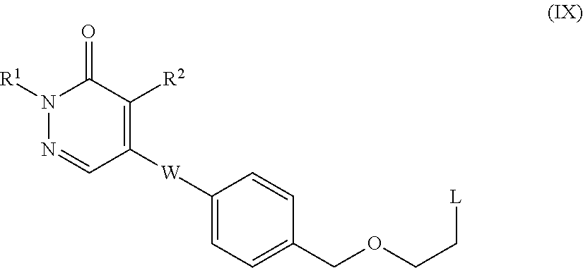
N1([R1])N=CC([W]C2=CC=C(COCC[L])C=C2)=C([R2])C1=O
